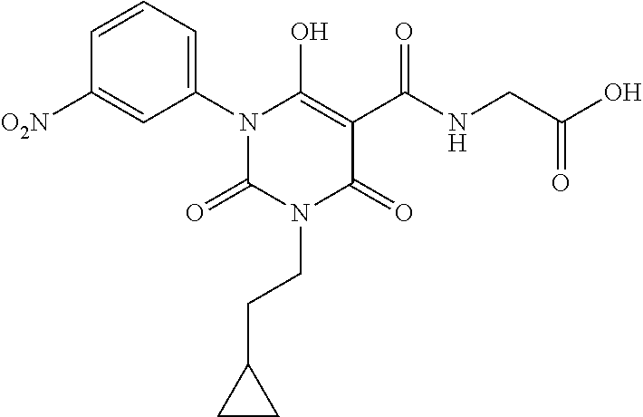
C1(CCN2C(=O)C(C(NCC(O)=O)=O)=C(O)N(C3=CC=CC([O2N])=C3)C2=O)CC1
